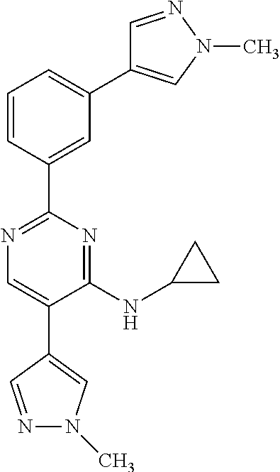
C1=CC(C2=NC=C(C3=CN(C)N=C3)C(NC3CC3)=N2)=CC(C2=CN(C)N=C2)=C1
